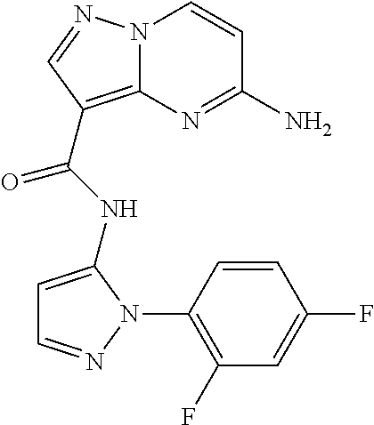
NC1=NC2=C(C(=O)NC3=CC=NN3C3=C(F)C=C(F)C=C3)C=NN2C=C1
